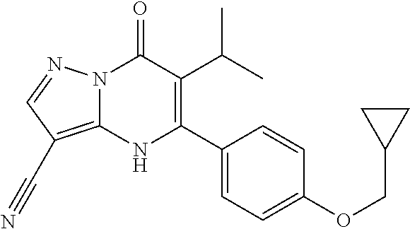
N12C(=C(C#N)C=N1)NC(C1=CC=C(OCC3CC3)C=C1)=C(C(C)C)C2=O
